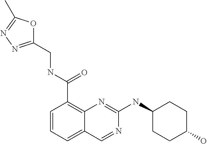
C1=CC=C2C(=C1C(NCC1=NN=C(C)O1)=O)N=C(NC1CCC(O)CC1)N=C2
